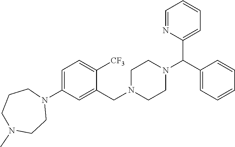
C1=C(N2CCCN(C)CC2)C=C(CN2CCN(C(C3=CC=CC=N3)C3=CC=CC=C3)CC2)C([CF3])=C1
